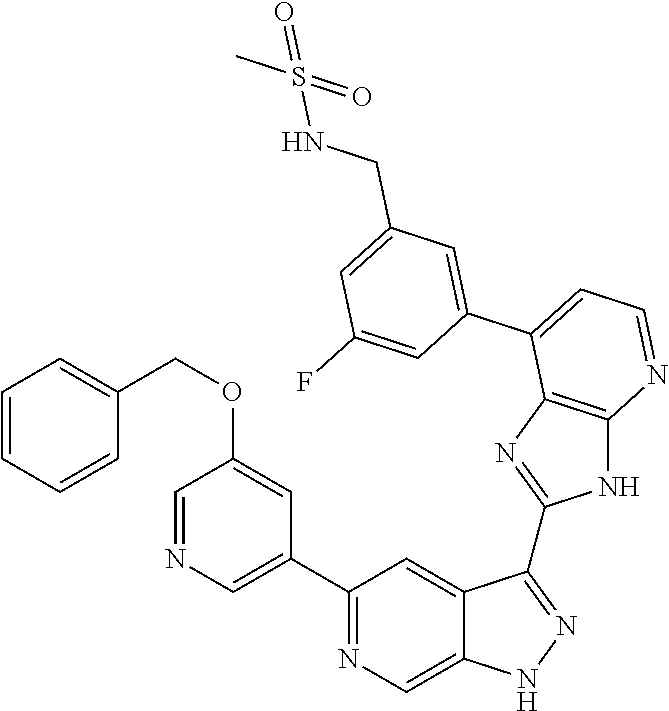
C1(C2=NC=C3C(=C2)C(C2=NC4=C(N2)N=CC=C4C2=CC(CNS(C)(=O)=O)=CC(F)=C2)=NN3)=CN=CC(OCC2=CC=CC=C2)=C1
